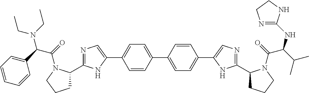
N1=C(C2CCCN2C(=O)C(C2=CC=CC=C2)N(CC)CC)NC(C2=CC=C(C3=CC=C(C4=CN=C(C5CCCN5C(=O)C(C(C)C)NC5=NCCN5)N4)C=C3)C=C2)=C1
